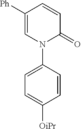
C1=C([Ph])C=CC(=O)N1C1=CC=C([OiPr])C=C1
